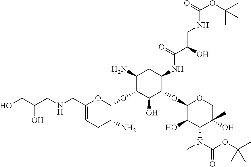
C1(N)C(OC2OC(CNCC(CO)O)=CCC2N)C(O)C(OC2C(O)C(N(C(OC(C)(C)C)=O)C)C(C)(O)CO2)C(NC(C(O)CNC(OC(C)(C)C)=O)=O)C1
